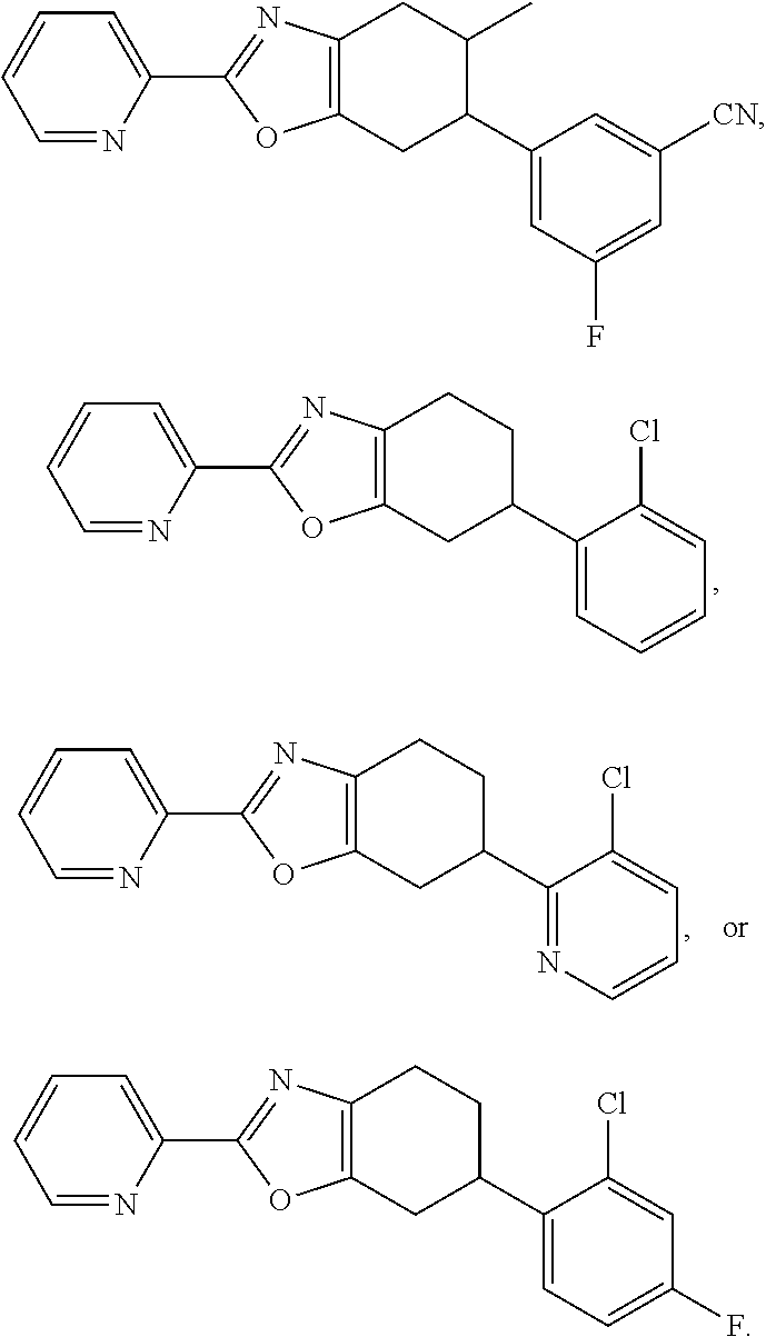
C1=NC(C2=NC3=C(CC(C4=CC=CC=C4Cl)CC3)O2)=CC=C1.C1=NC(C2=NC3=C(CC(C4=NC=CC=C4Cl)CC3)O2)=CC=C1.C1=NC(C2=NC3=C(CC(C4=CC(F)=CC([CN])=C4)C(C)C3)O2)=CC=C1.C1=NC(C2=NC3=C(CC(C4=CC=C(F)C=C4Cl)CC3)O2)=CC=C1
